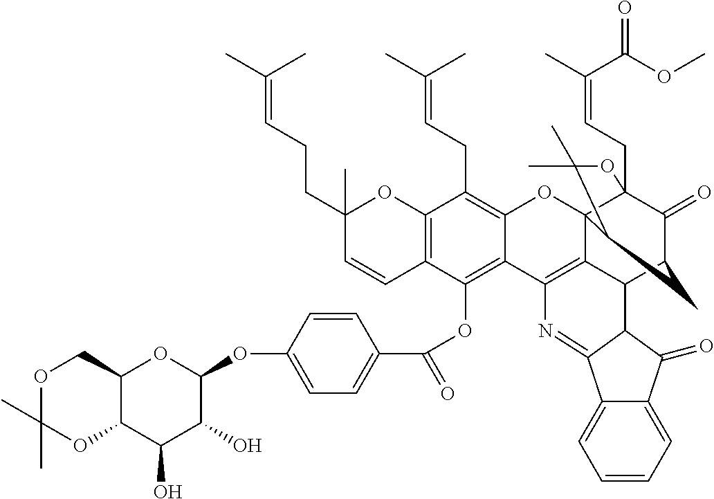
C12=C(C=CC(CCC=C(C)C)(C)O1)C(OC(C1=CC=C(OC3OC4C(C(O)C3O)OC(C)(C)OC4)C=C1)=O)=C1C(=C2CC=C(C)C)OC23C4(CC=C(C)C(OC)=O)C(=O)C(CC2C(C)(C)O4)C2C3=C1N=C1C3=CC=CC=C3C(=O)C21
